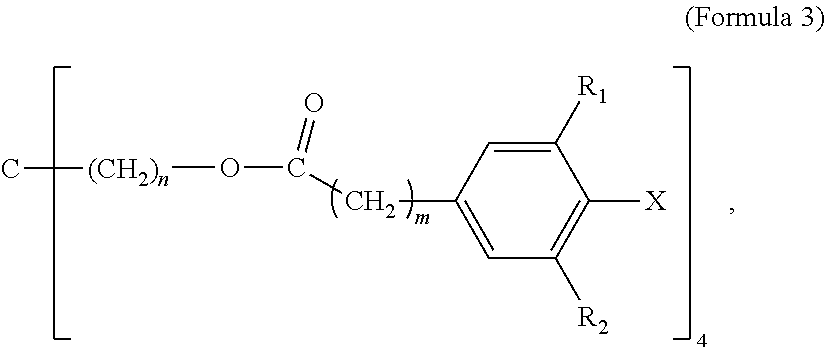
C1([R1])=CC(CC(O[(CH2)n]C)=O)=CC([R2])=C1[X]
